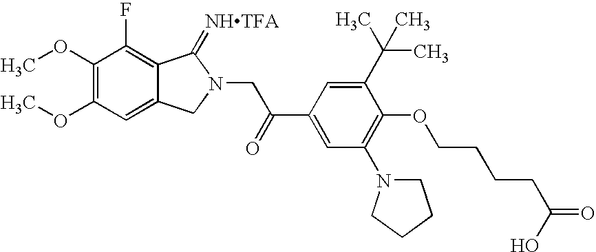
COC1=C(OC)C=C2C(=C1F)C(=[NHTFA])N(CC(C1=CC(N3CCCC3)=C(OCCCCC(O)=O)C(C(C)(C)C)=C1)=O)C2
